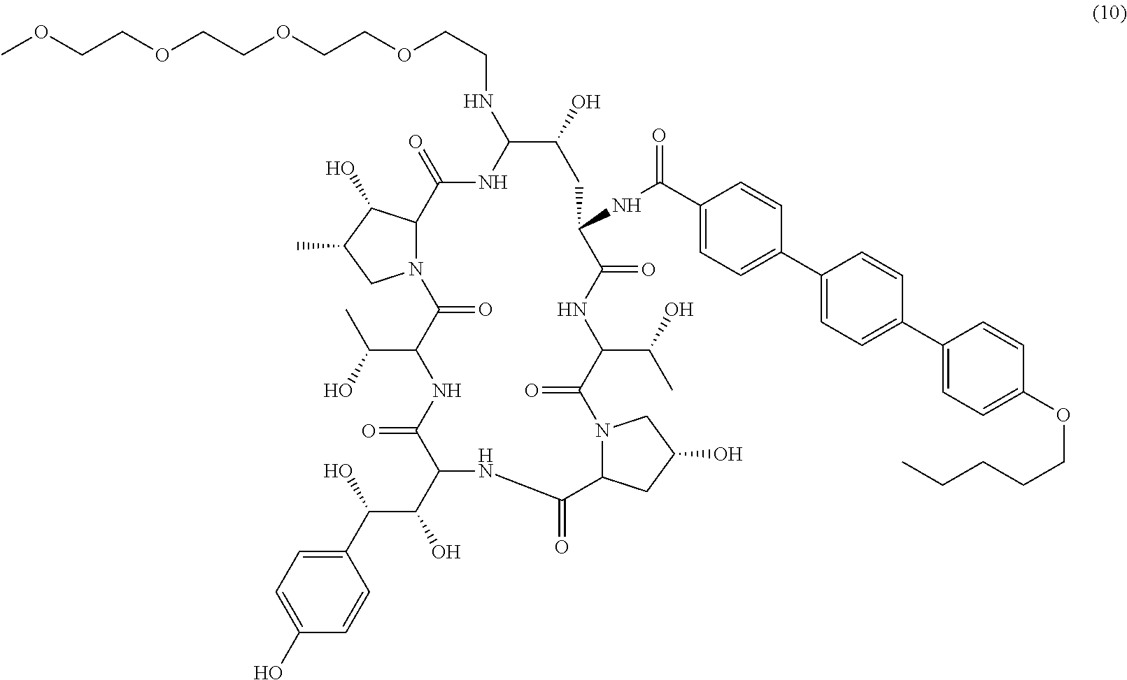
C(C1C(=O)N2C(C(O)C(C)C2)C(=O)NC(NCCOCCOCCOCCOC)C(O)CC(NC(=O)C2=CC=C(C3=CC=C(C4=CC=C(OCCCCC)C=C4)C=C3)C=C2)C(=O)NC(C(O)C)C(=O)N2C(CC(O)C2)C(=O)NC(C(C(O)C2=CC=C(O)C=C2)O)C(=O)N1)(C)O
